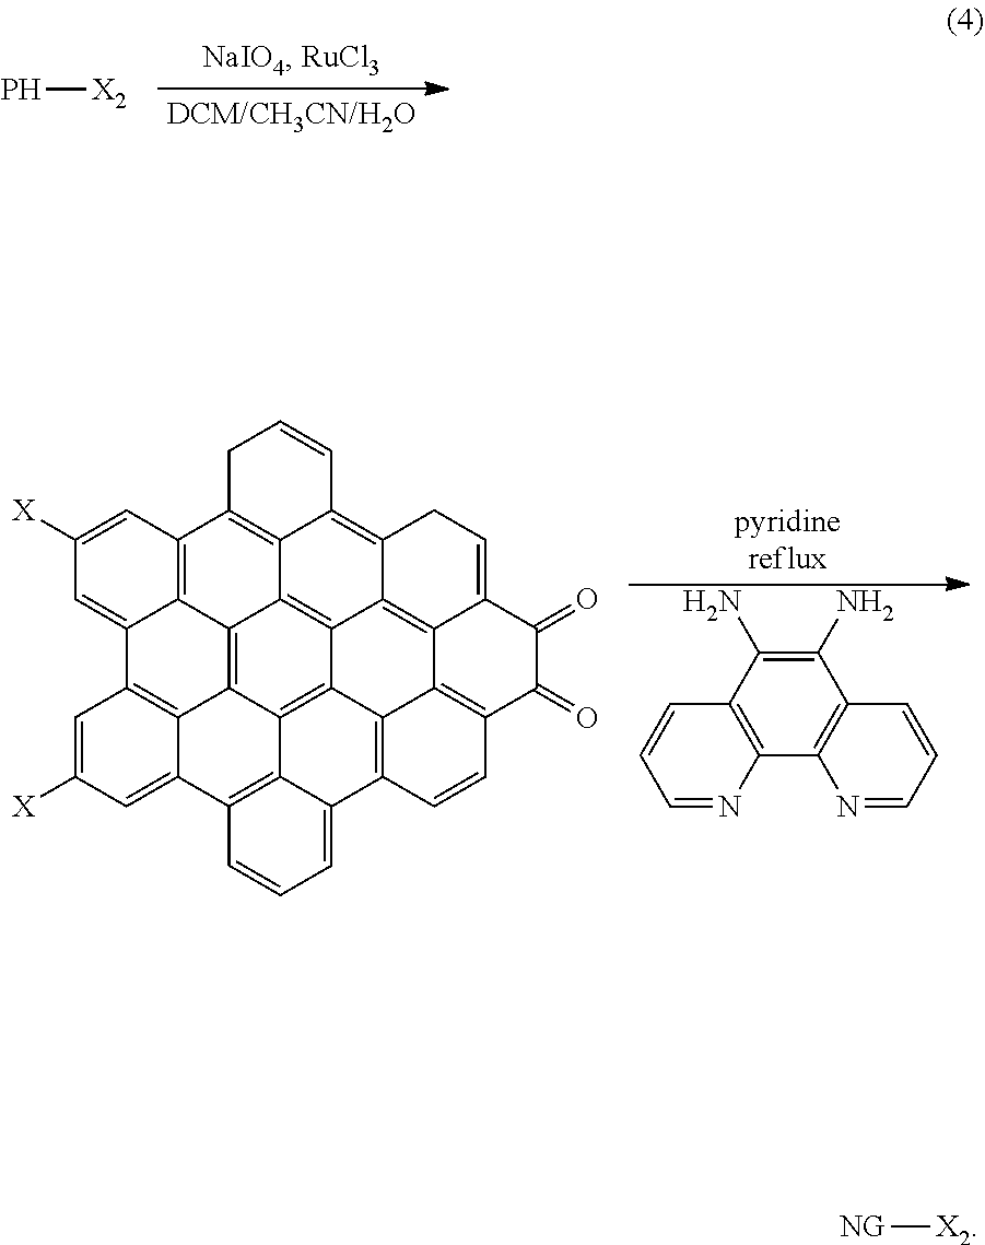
P[X2].C12=C(C(N)=C(N)C3=C1N=CC=C3)C=CC=N2.C1=C([X])C=C2C3=C1C1=CC([X])=CC4=C1C1=C3C3=C5C6=C(C7=CC=CC2=C37)C=CC2=C6C3=C6C5=C1C1=C4CC=CC1=C6CC=C3C(=O)C2=O.[NG][X2]
